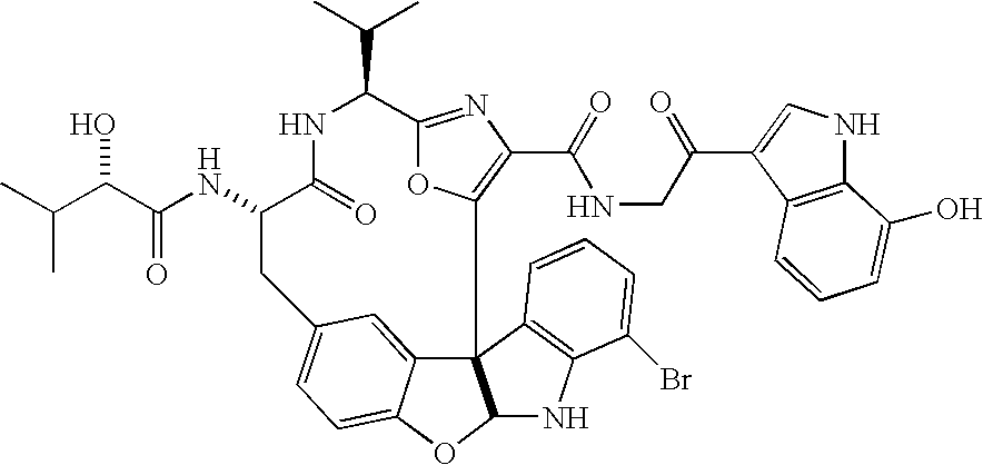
C12=NC(C(NCC(=O)C3=CNC4=C3C=CC=C4O)=O)=C(O1)C13C4=CC(=CC=C4OC1NC1=C3C=CC=C1Br)CC(NC(=O)C(O)C(C)C)C(=O)NC2C(C)C
